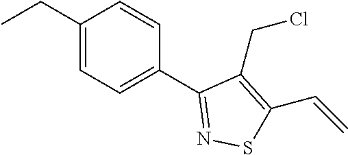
C1(CC)=CC=C(C2=NSC(C=C)=C2CCl)C=C1
